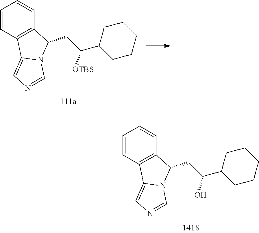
C1=CC2=C(C=C1)C(CC(C1CCCCC1)O)N1C2=CN=C1.C1=CC2=C(C=C1)C(CC(C1CCCCC1)[OTBS])N1C2=CN=C1
